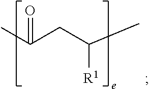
CC(CC([R1])C)=O
